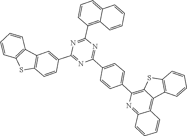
C1=CC=CC2=C1SC1=C(C3=CC=C(C4=NC(C5=C6C(=CC=C5)C=CC=C6)=NC(C5=CC6=C(C=C5)SC5=C6C=CC=C5)=N4)C=C3)N=C3C(=C12)C=CC=C3
